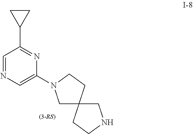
C1NCCC12CN(C1=CN=CC(C3CC3)=N1)CC2
